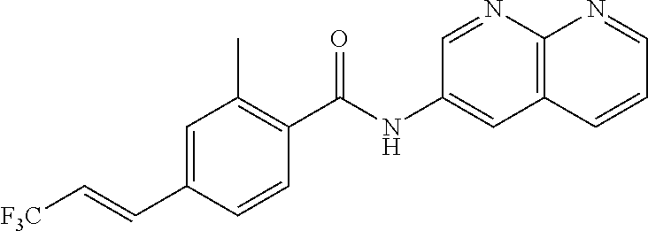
C1=CC(C(NC2=CC3=C(N=C2)N=CC=C3)=O)=C(C)C=C1C=C[F3C]
